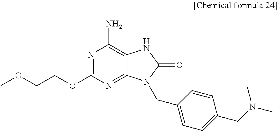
COCCOC1=NC(N)=C2C(=N1)N(CC1=CC=C(CN(C)C)C=C1)C(=O)N2
